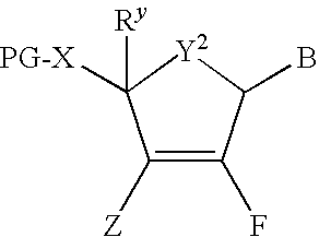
C1([Z])=C(F)C(B)[Y2]C1([Ry])[PG-X]
